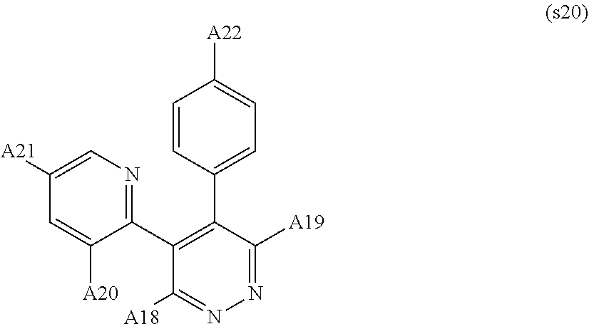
C1(C2=C(C3=NC=C([A21])C=C3[A20])C([A18])=NN=C2[A19])=CC=C([A22])C=C1
